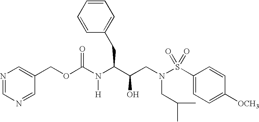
N1=CN=CC(COC(N(C(C(CN(S(C2=CC=C([OCH3])C=C2)(=O)=O)CC(C)C)O)CC2=CC=CC=C2)[H])=O)=C1
